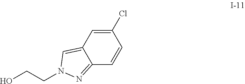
C12=CN(CCO)N=C1C=CC(Cl)=C2
